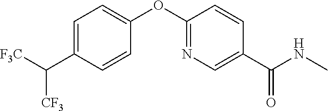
C1=C(C([F3C])[CF3])C=CC(OC2=NC=C(C(NC)=O)C=C2)=C1
